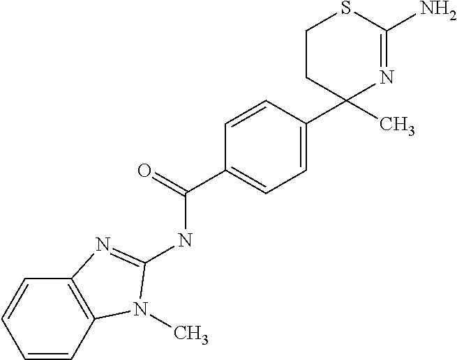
C1CC(C2=CC=C(C(NC3=NC4=C(C=CC=C4)N3C)=O)C=C2)(C)N=C(N)S1
